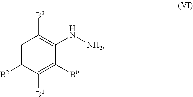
C1=C([B2])C([B1])=C([B0])C(N[NH2])=C1[B3]
